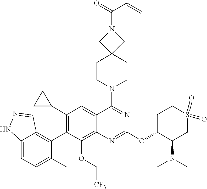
C12=CC=C(C)C(C3=C(C4CC4)C=C4C(=C3OC[CF3])N=C(OC3C(N(C)C)CS(=O)(=O)CC3)N=C4N3CCC4(CC3)CN(C(C=C)=O)C4)=C1C=NN2
